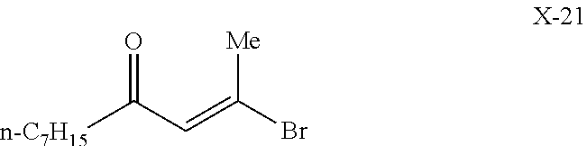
C([n-C7H15])(C=C(Br)[Me])=O
